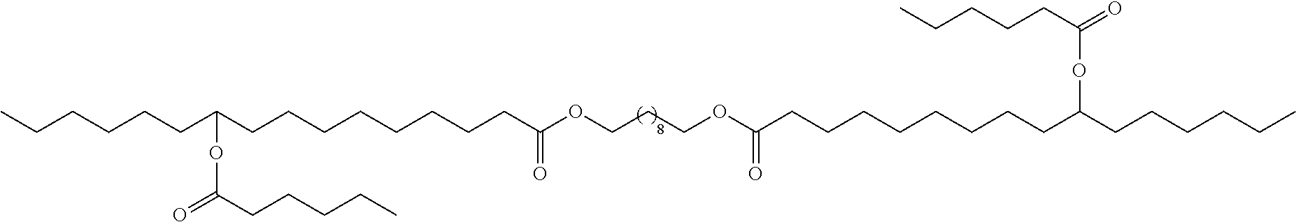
CCCCCCC(CCCCCCCCC(OCCCOC(CCCCCCCCC(CCCCCC)OC(CCCCC)=O)=O)=O)OC(CCCCC)=O
